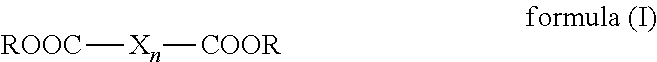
[ROOC][Xn][COOR]
